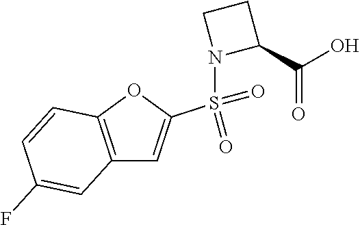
C12=C(OC(S(=O)(=O)N3C(C(O)=O)CC3)=C1)C=CC(F)=C2
